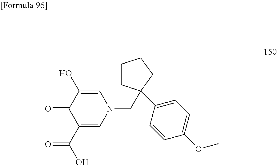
C1=C(O)C(=O)C(C(O)=O)=CN1CC1(C2=CC=C(OC)C=C2)CCCC1
